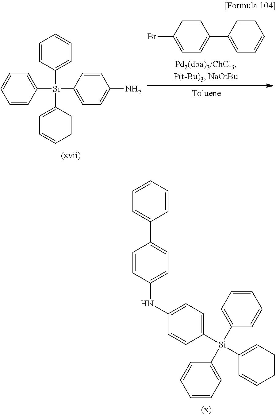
C1=CC=CC(C2=CC=C(NC3=CC=C([Si](C4=CC=CC=C4)(C4=CC=CC=C4)C4=CC=CC=C4)C=C3)C=C2)=C1.BrC1=CC=C(C2=CC=CC=C2)C=C1.C1=C([Si](C2=CC=C(N)C=C2)(C2=CC=CC=C2)C2=CC=CC=C2)C=CC=C1
